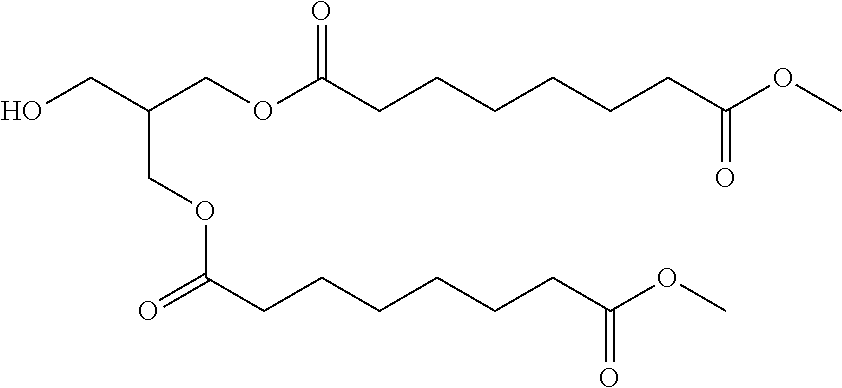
OCC(COC(CCCCCCC(OC)=O)=O)COC(=O)CCCCCCC(OC)=O
